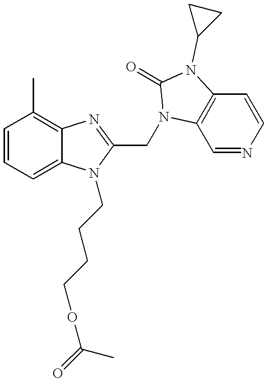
C1=CC=C2C(=C1C)N=C(CN1C3=C(C=CN=C3)N(C3CC3)C1=O)N2CCCCOC(=O)C
